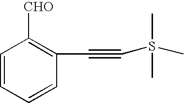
C1=CC=CC(C#CS(C)(C)C)=C1[CHO]
